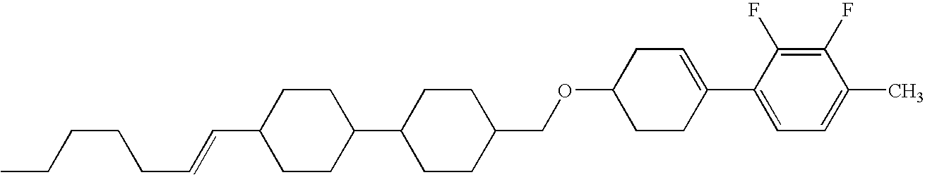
C1(F)=C(F)C(C2=CCC(OCC3CCC(C4CCC(C=CCCCCC)CC4)CC3)CC2)=CC=C1C
